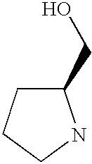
C1(CO)CCCN1
